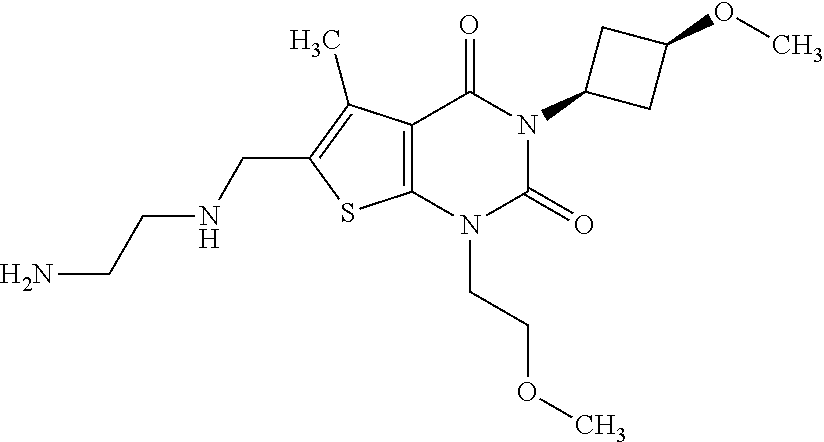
C12=C(N(CCOC)C(=O)N(C3CC(OC)C3)C1=O)SC(CNCCN)=C2C
